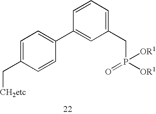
C1=C(C[CH2etc])C=CC(C2=CC(CP([OR1])(=O)[OR1])=CC=C2)=C1
